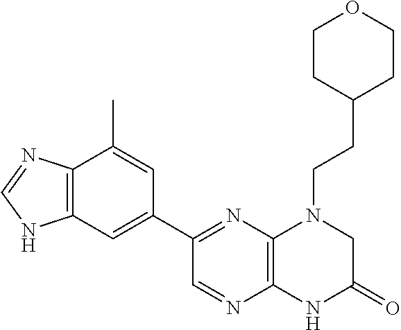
C12=C(C=C(C3=NC4=C(N=C3)NC(=O)CN4CCC3CCOCC3)C=C1C)NC=N2
